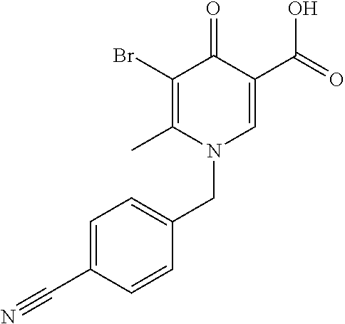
BrC1=C(C)N(CC2=CC=C(C#N)C=C2)C=C(C(=O)O)C1=O
